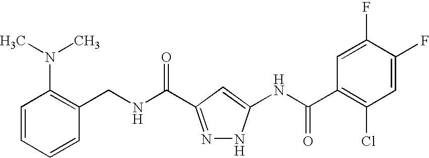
C(NC(=O)C1=NNC(NC(C2=C(Cl)C=C(F)C(F)=C2)=O)=C1)C1=C(N(C)C)C=CC=C1
